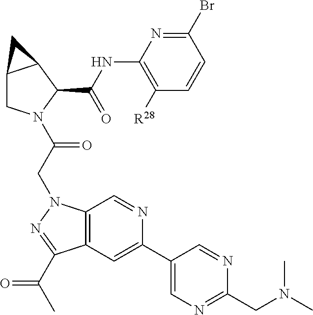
C12CN(C(CN3C4=C(C=C(C5=CN=C(CN(C)C)N=C5)N=C4)C(C(C)=O)=N3)=O)C(C(NC3=C([R28])C=CC(Br)=N3)=O)C1C2
